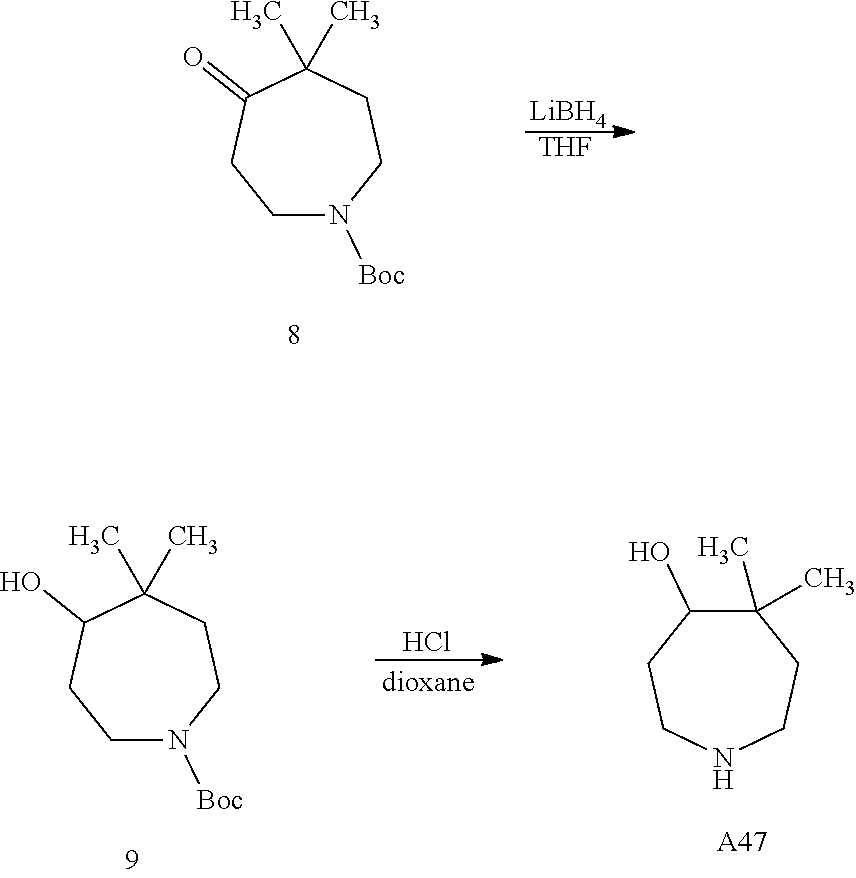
C1N([Boc])CCC(C)(C)C(=O)C1.[LiBH4].[THF].C1N([Boc])CCC(C)(C)C(O)C1.C1(C)(C)C(O)CCNCC1.[A47].Cl
